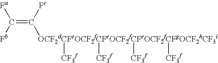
C(=C([Fc])[OCF2dCFeOCF2fCFeOCF2fCFeOCF2fCFgOCF2hCF3i]([CF3f])([CF3f])([CF3f])[CF3f])([Fb])[Fa]
